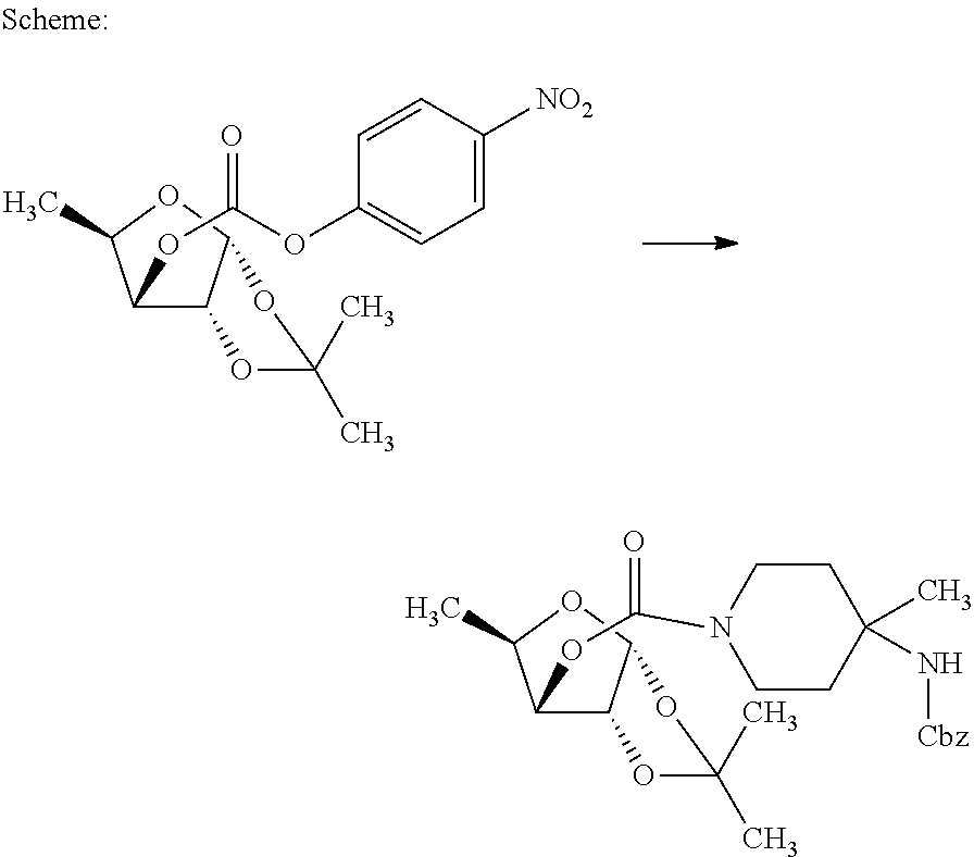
C1(OC(OC2=CC=C([NO2])C=C2)=O)C2C(OC1C)OC(C)(C)O2.C1(OC(N2CCC(C)(N[Cbz])CC2)=O)C2C(OC1C)OC(C)(C)O2
